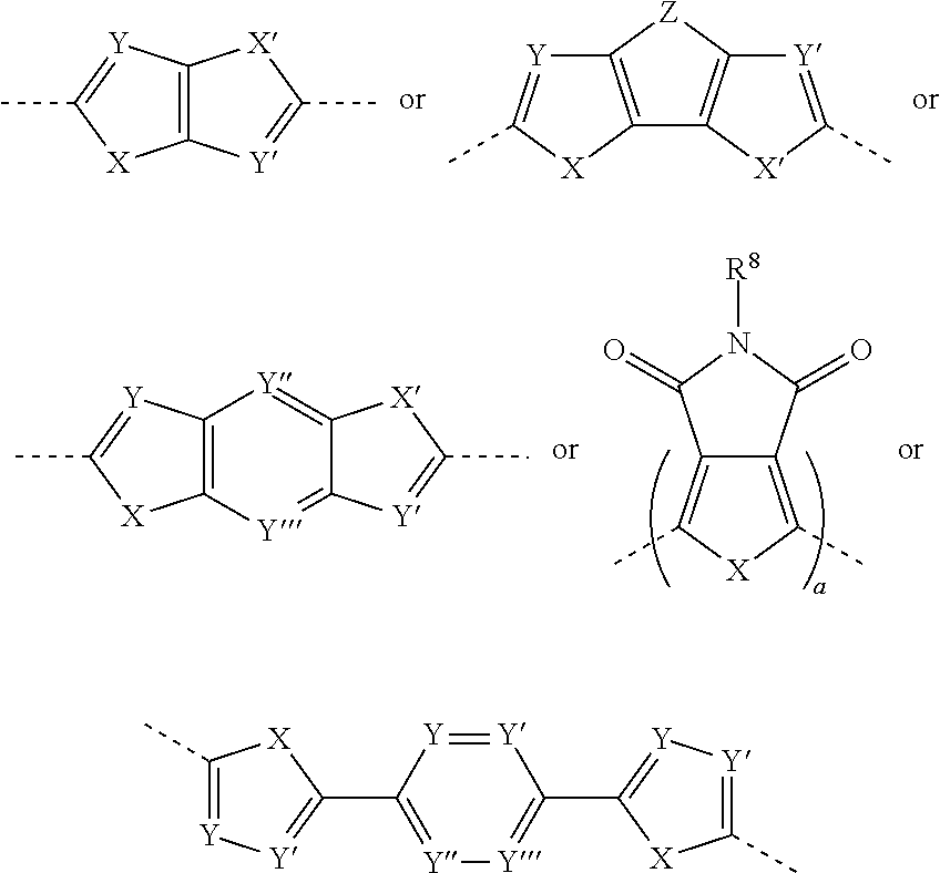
C12=C([Y]=C(C)[X]1)[X]C(C)=[Y]2.C12=C([X]C(C)=[Y]1)C1=C([Z]2)[Y]=C(C)[X]1.C12=C([Y]=C3C(=[Y]1)[X]C(C)=[Y]3)[X]C(C)=[Y]2.C12=C(C)[X]C(C)=C1C(=O)N([R8])C2=O.C1(C2=[Y][Y]=C(C3=[Y][Y]=C(C)[X]3)[Y]=[Y]2)=[Y][Y]=C(C)[X]1
